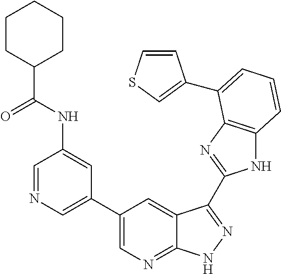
N1C2=C(N=C1C1=NNC3=NC=C(C4=CN=CC(NC(C5CCCCC5)=O)=C4)C=C31)C(C1=CSC=C1)=CC=C2
